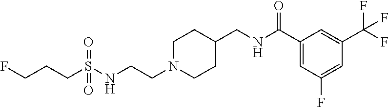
N(CCN1CCC(CNC(C2=CC(F)=CC(C(F)(F)F)=C2)=O)CC1)S(CCCF)(=O)=O
